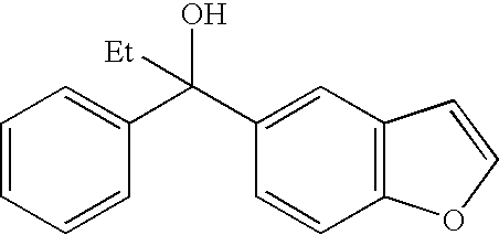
C1=CC=CC(C(C2=CC3=C(C=C2)OC=C3)(O)[Et])=C1
